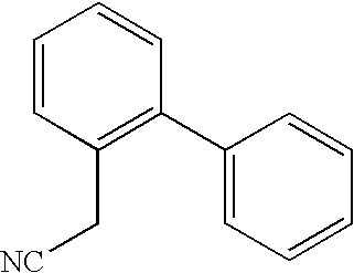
C1=CC(C[NC])=C(C2=CC=CC=C2)C=C1
